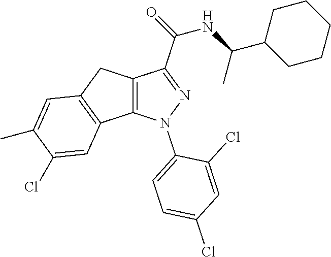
C12=C(N(C3=CC=C(Cl)C=C3Cl)N=C1C(NC(C1CCCCC1)C)=O)C1=C(C2)C=C(C)C(Cl)=C1
